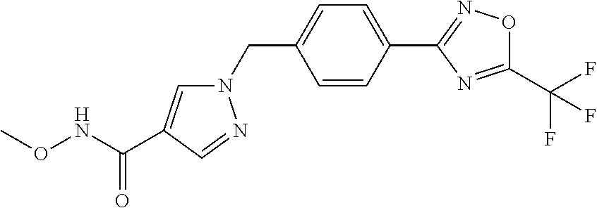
C1=CC(C2=NOC(C(F)(F)F)=N2)=CC=C1CN1C=C(C(NOC)=O)C=N1
